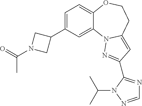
C1=C(C2CN(C(=O)C)C2)C=C2C(=C1)OCCC1=CC(C3=NC=NN3C(C)C)=NN21
